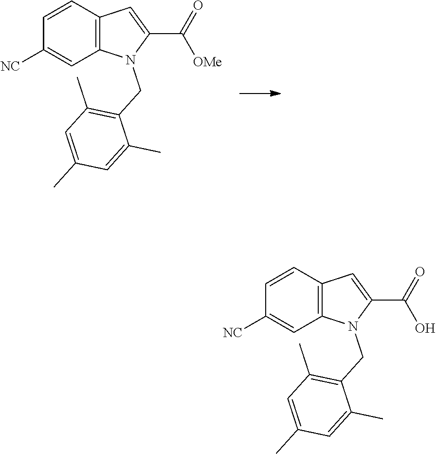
C12=C(C=CC([NC])=C1)C=C(C(=O)[OMe])N2CC1=C(C)C=C(C)C=C1C.C12=C(C=CC([NC])=C1)C=C(C(=O)O)N2CC1=C(C)C=C(C)C=C1C
